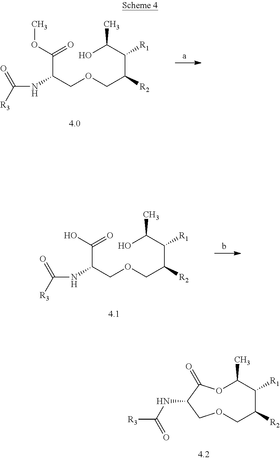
[R3]C(=O)NC1C(=O)OC(C)C([R1])C([R2])COC1.N(C(C(OC)=O)COCC(C(C(O)C)[R1])[R2])C([R3])=O.N(C(C(O)=O)COCC(C(C(O)C)[R1])[R2])C([R3])=O
